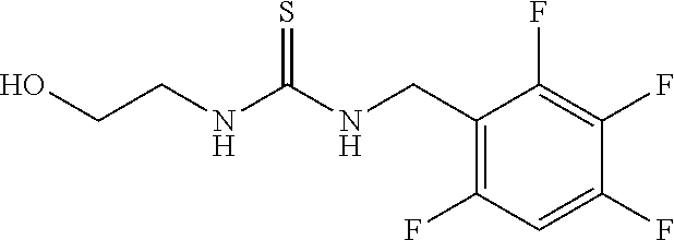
C1(CNC(NCCO)=S)=C(F)C=C(F)C(F)=C1F
